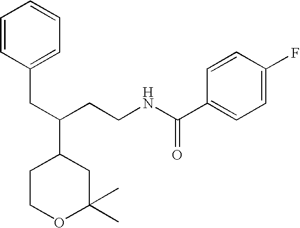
C1COC(C)(C)CC1C(CCNC(C1=CC=C(F)C=C1)=O)CC1=CC=CC=C1
